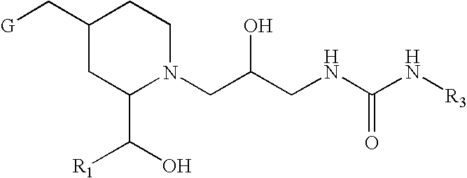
C1(C[G])CC(C(O)[R1])N(CC(CNC(N[R3])=O)O)CC1
